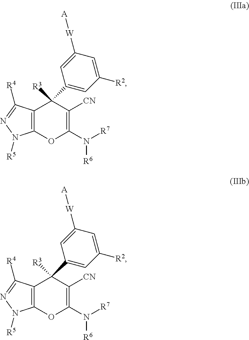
C12=C(C([R4])=NN1[R5])C([R3])(C1=CC([R2])=CC([W][A])=C1)C([CN])=C(N([R7])[R6])O2.C12=C(C([R4])=NN1[R5])C([R3])(C1=CC([R2])=CC([W][A])=C1)C([CN])=C(N([R7])[R6])O2
